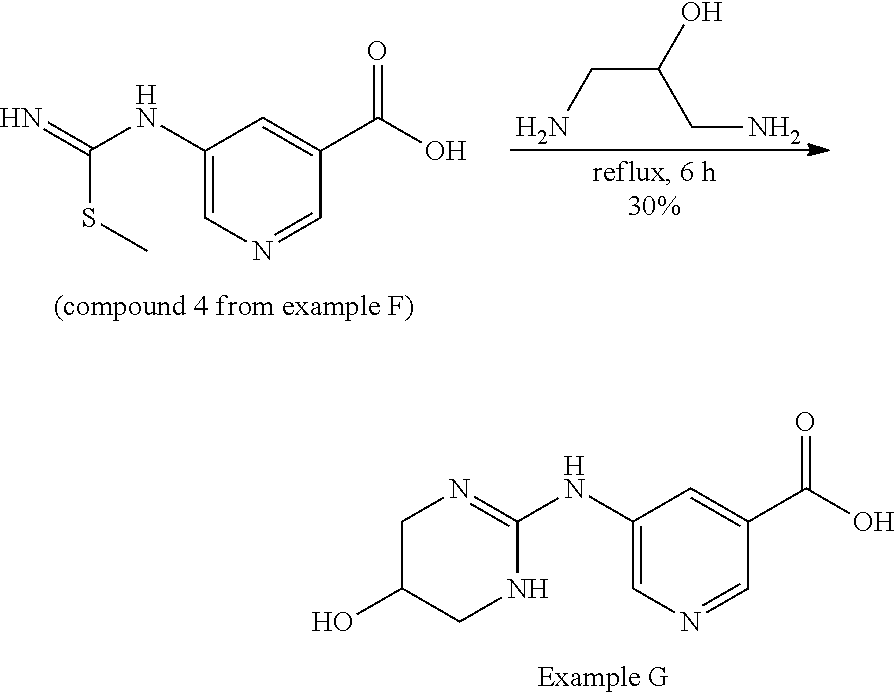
C1(NC2=NCC(O)CN2)=CN=CC(C(O)=O)=C1.C1(NC(SC)=N)=CN=CC(C(O)=O)=C1.C(C(CN)O)N
